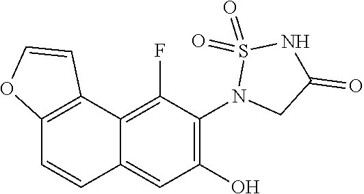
C12=C(C3=C(F)C(N4CC(=O)NS4(=O)=O)=C(O)C=C3C=C1)C=CO2
